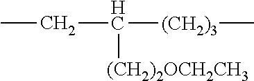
CCC([(CH2)3]C)[(CH2)2OCH2CH3]
